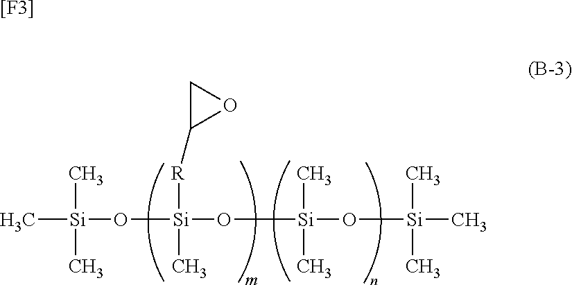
C[Si](O[Si](O[Si](O[Si](C)(C)C)(C)C)(C)[R]C1OC1)(C)C.[[F3]]
